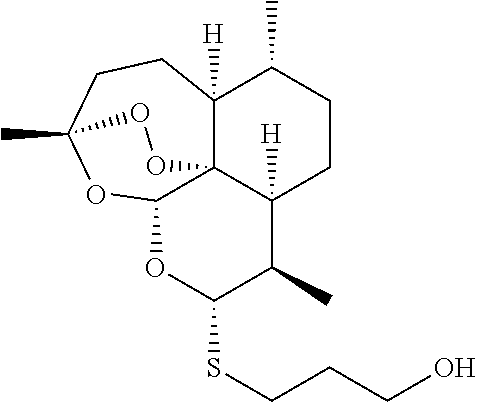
C12([H])C34C([H])(CCC1C)C(C)C(SCCCO)OC3OC(C)(CC2)OO4
